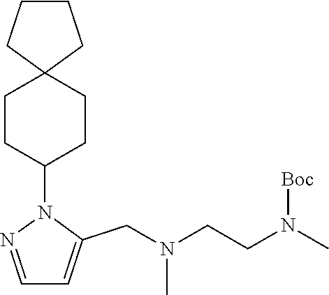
C1CC(N2N=CC=C2CN(CCN(C)[Boc])C)CCC12CCCC2
